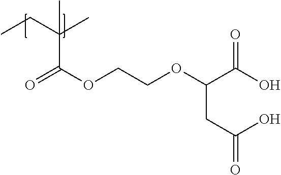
C(C(OCCOC(C(O)=O)CC(O)=O)=O)(CC)(C)C
